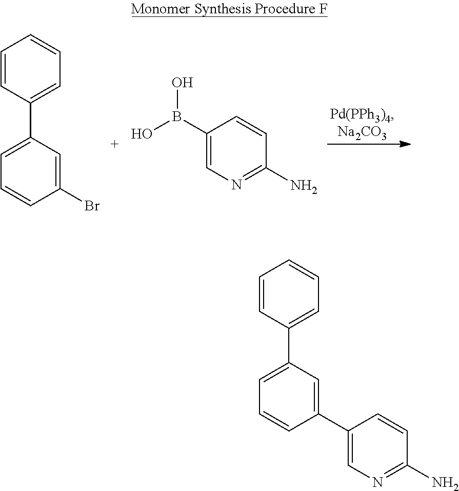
C1=CC(C2=CC=CC(Br)=C2)=CC=C1.C1(B(O)O)=CN=C(N)C=C1.C1=CC(C2=CC=CC(C3=CN=C(N)C=C3)=C2)=CC=C1
